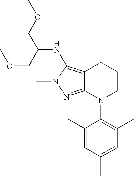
C12=NN(C)C(NC(COC)COC)=C1CCCN2C1=C(C)C=C(C)C=C1C
